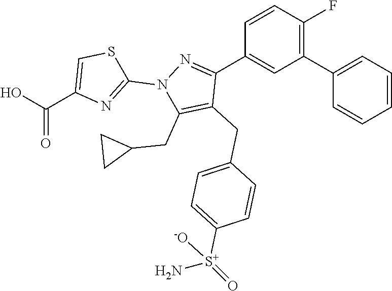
C1=C(CC2=C(CC3CC3)N(C3=NC(C(=O)O)=CS3)N=C2C2=CC(C3=CC=CC=C3)=C(F)C=C2)C=CC([S+](=O)(N)[-O])=C1
